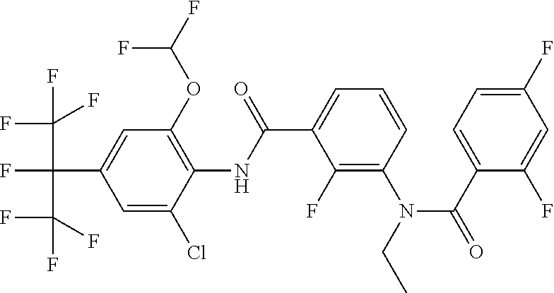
C1=C(Cl)C(NC(=O)C2=CC=CC(N(C(=O)C3=CC=C(F)C=C3F)CC)=C2F)=C(OC(F)F)C=C1C(F)(C(F)(F)F)C(F)(F)F
